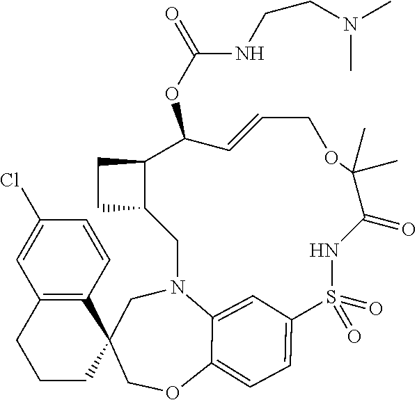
C1C2(COC3=CC=C4C=C3N1CC1C(C(OC(NCCN(C)C)=O)C=CCOC(C)(C)C(=O)NS4(=O)=O)CC1)CCCC1=C2C=CC(Cl)=C1
